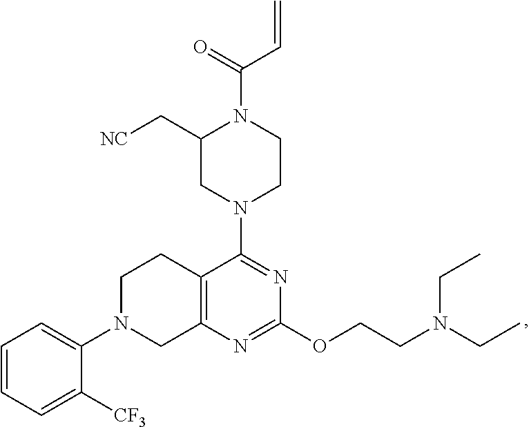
C1=CC=C([CF3])C(N2CC3=C(CC2)C(N2CC(C[NC])N(C(C=C)=O)CC2)=NC(OCCN(CC)CC)=N3)=C1
